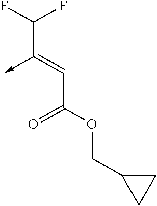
C(C(OCC1CC1)=O)=C(C(F)F)->C
